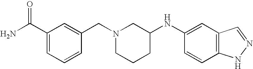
C1(C(N)=O)=CC=CC(CN2CCCC(NC3=CC4=C(C=C3)NN=C4)C2)=C1
